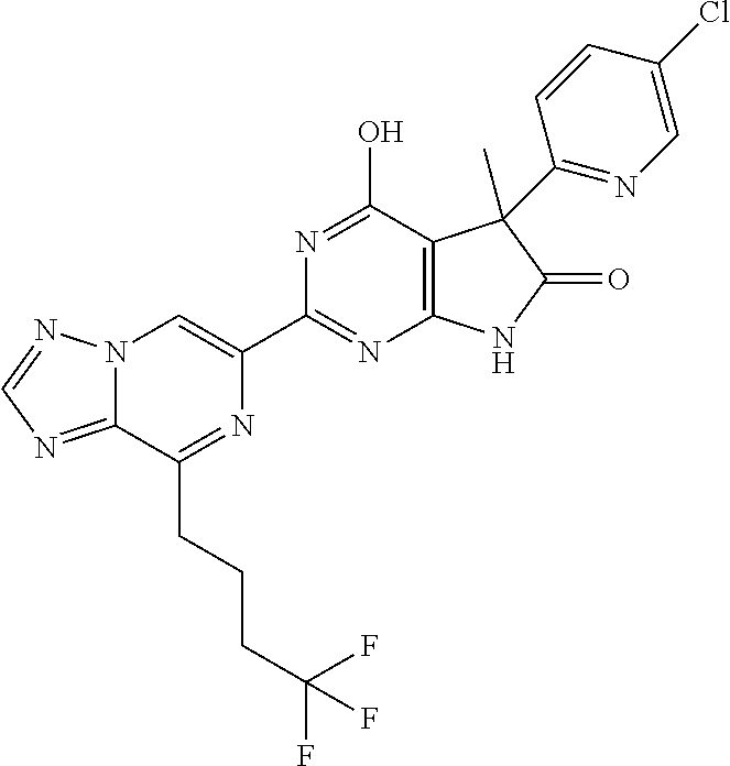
C12=NC=NN1C=C(C1=NC3=C(C(O)=N1)C(C)(C1=NC=C(Cl)C=C1)C(=O)N3)N=C2CCCC(F)(F)F
